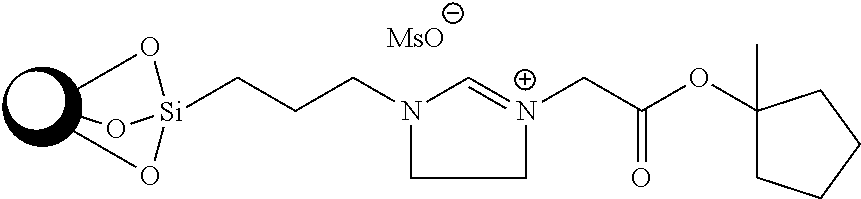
[MsO].C1=[N+](CC(OC2(C)CCCC2)=O)CCN1CCC[Si](OC)(OC)OC
